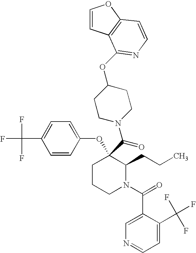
C1CCN(C(=O)C2=CN=CC=C2C(F)(F)F)C(CCC)C1(C(=O)N1CCC(OC2=NC=CC3=C2C=CO3)CC1)OC1=CC=C(C(F)(F)F)C=C1
